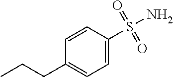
C1=CC(S(N)(=O)=O)=CC=C1CCC
